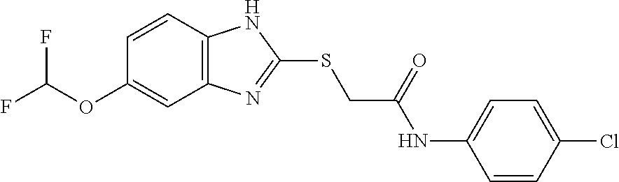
C12=C(C=CC(OC(F)F)=C1)NC(SCC(NC1=CC=C(Cl)C=C1)=O)=N2
